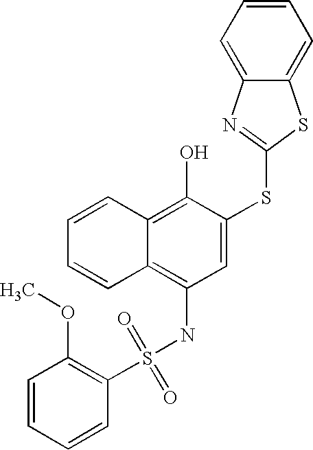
C1=CC=CC2=C(O)C(SC3=NC4=CC=CC=C4S3)=CC(NS(C3=C(OC)C=CC=C3)(=O)=O)=C12
